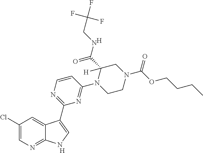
[H].C1=CN=C(C2=CNC3=NC=C(Cl)C=C32)N=C1N1CCN(C(OCCCC)=O)CC1(C(NCC(F)(F)F)=O)[H].[H]
